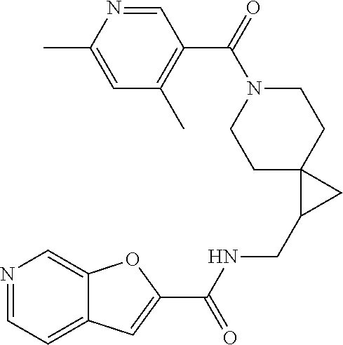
C1(C)=CC(C)=C(C(N2CCC3(CC2)C(CNC(=O)C2=CC4=CC=NC=C4O2)C3)=O)C=N1
